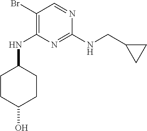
N(C1=C(Br)C=NC(NCC2CC2)=N1)C1CCC(O)CC1
